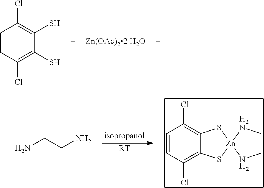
C1=CC(Cl)=C(S)C(S)=C1Cl.[RT].C1=CC(Cl)=C2C(=C1Cl)S[Zn]1(S2)NCC[H2N]1.NCCN
